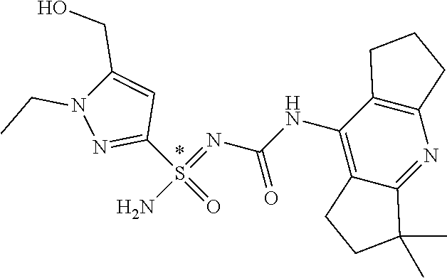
C1(NC(=O)N=S(N)(C2=NN(CC)C(CO)=C2)=O)=C2C(=NC3=C1CCC3)C(C)(C)CC2
